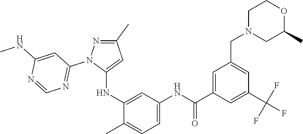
C1(C)=NN(C2=NC=NC(NC)=C2)C(NC2=CC(NC(C3=CC(CN4CC(C)OCC4)=CC(C(F)(F)F)=C3)=O)=CC=C2C)=C1
